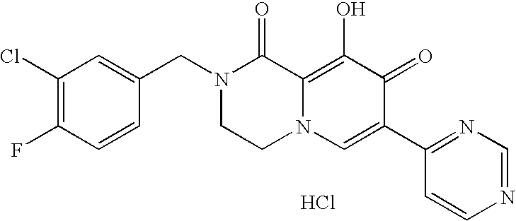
C1(Cl)=C(F)C=CC(CN2CCN3C(=C(O)C(=O)C(C4=NC=NC=C4)=C3)C2=O)=C1.Cl
